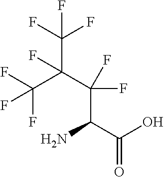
FC(C(C(C(C(O)=O)N)(F)F)(C(F)(F)F)F)(F)F
